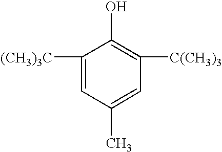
C1([(CH3)3C])=CC(C)=CC([C(CH3)3])=C1O
